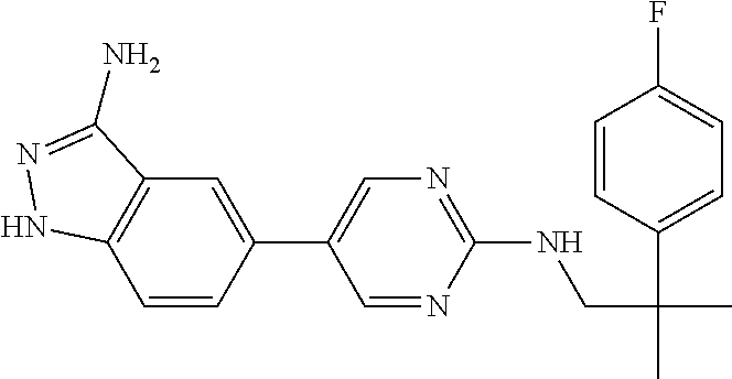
C1(C2=CN=C(NCC(C)(C3=CC=C(F)C=C3)C)N=C2)=CC2=C(C=C1)NN=C2N
